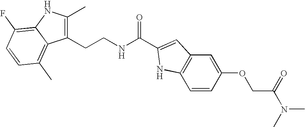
C1(CCNC(=O)C2=CC3=C(C=CC(OCC(N(C)C)=O)=C3)N2)=C(C)NC2=C(F)C=CC(C)=C12
